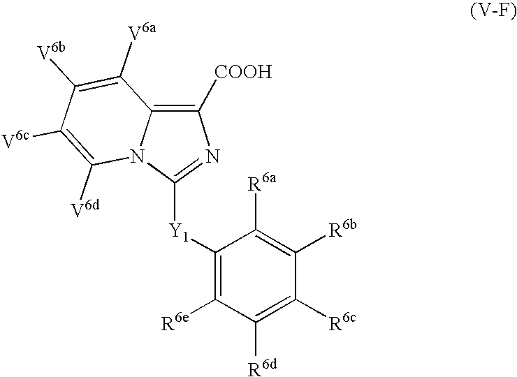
C1([COOH])=C2N(C([Y1]C3=C([R6e])C([R6d])=C([R6c])C([R6b])=C3[R6a])=N1)C([V6d])=C([V6c])C([V6b])=C2[V6a]
